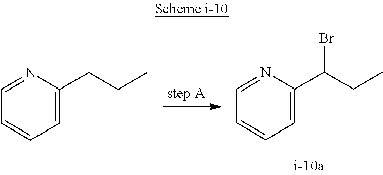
C1=CC=C(C(CC)Br)N=C1.C1=CC=C(CCC)N=C1
